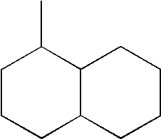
C1CCC2C(C1C)CCCC2
